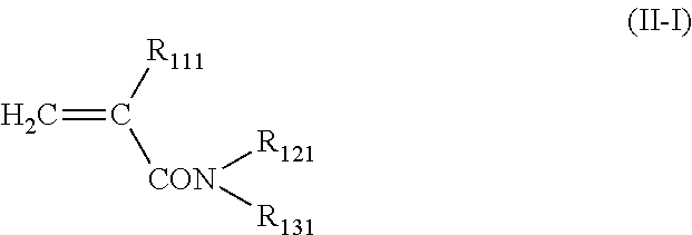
C=C([R111])[CON]([R121])[R131]
